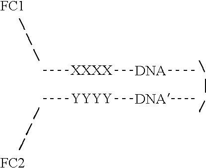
C[XXXX][DNA]C.C[YYYY][DNA]C.[FC1].[FC2]
